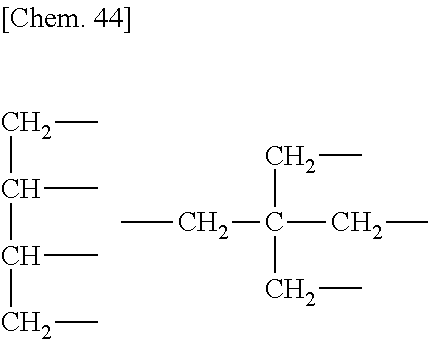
C(C(C(CC)C)C)C.CCC(CC)(CC)CC
